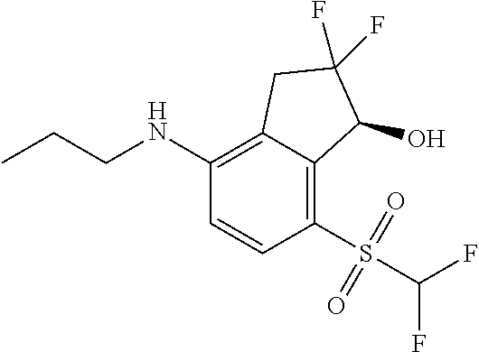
N(C1=C2C(=C(S(=O)(=O)C(F)F)C=C1)C(O)C(F)(F)C2)CCC
